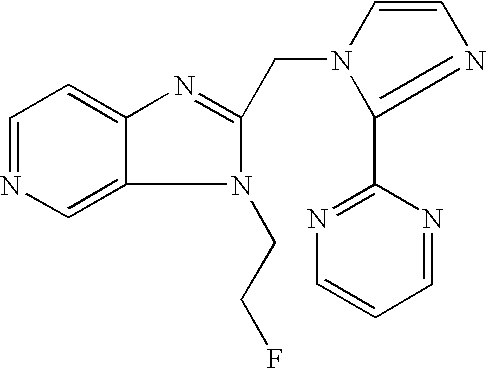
C1=NC=C2C(=C1)N=C(CN1C(C3=NC=CC=N3)=NC=C1)N2CCF
